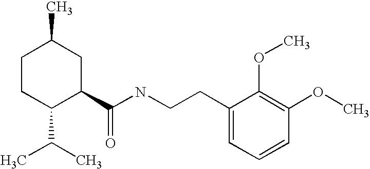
C1CC(C(C)C)C(C(NCCC2=CC=CC(OC)=C2OC)=O)CC1C
